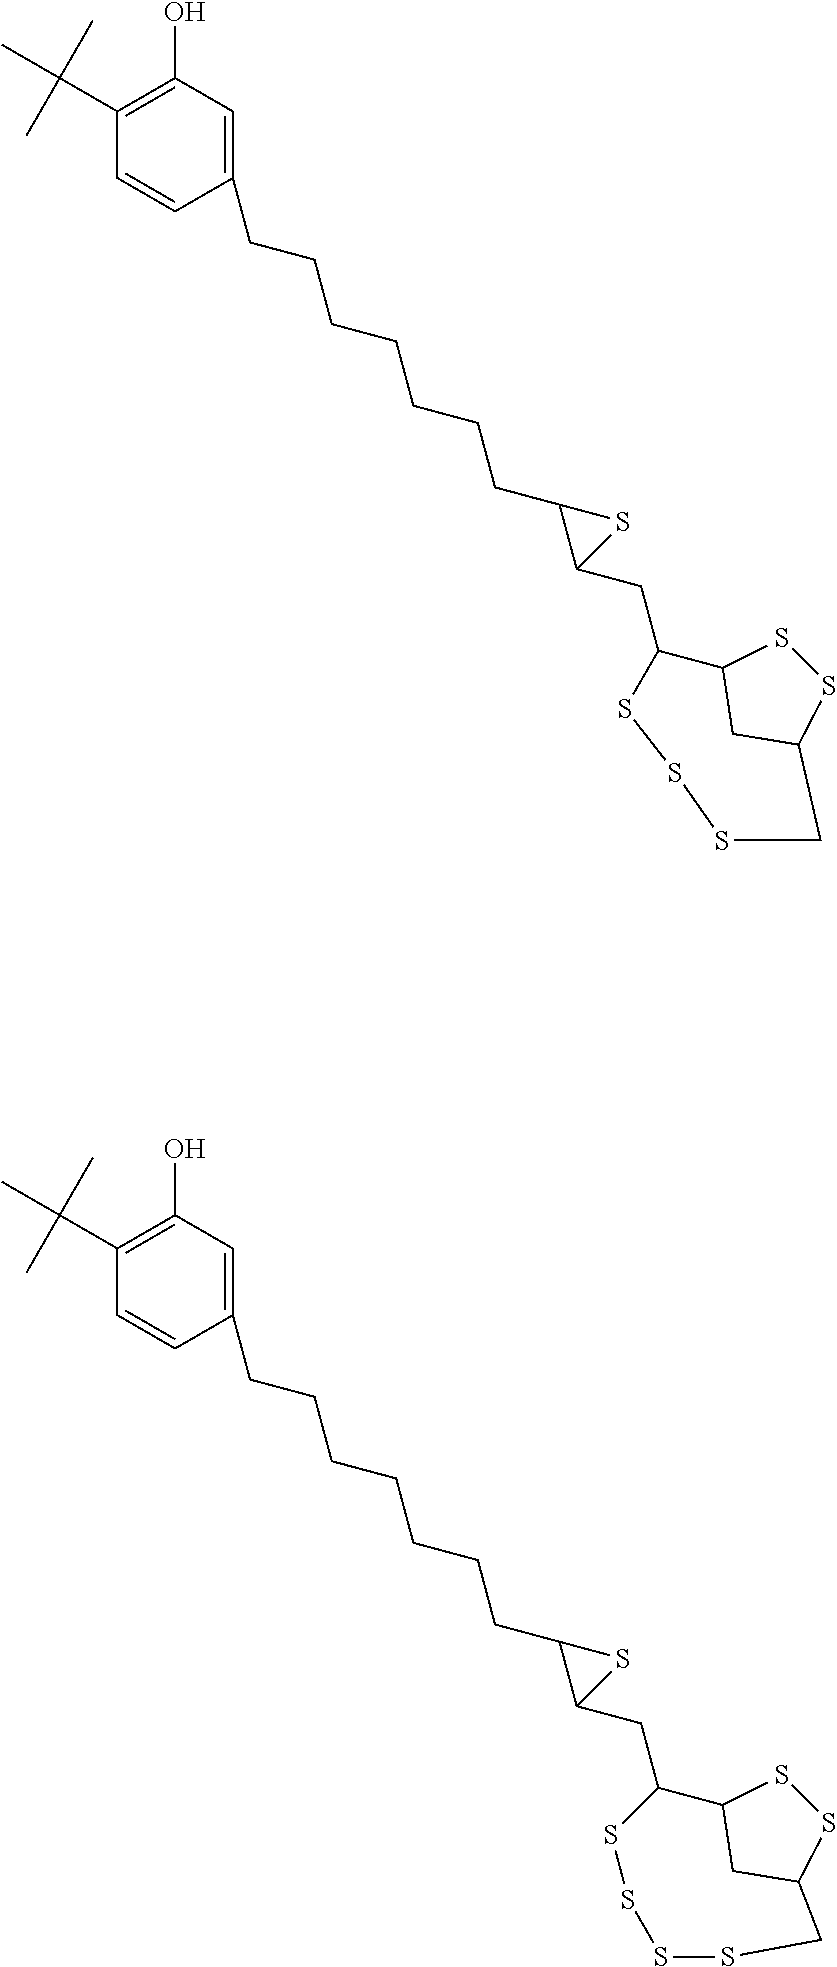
C1=CC(CCCCCCCC2C(CC3C4CC(SS4)CSSS3)S2)=CC(O)=C1C(C)(C)C.C1=CC(CCCCCCCC2C(CC3C4CC(SS4)CSSSS3)S2)=CC(O)=C1C(C)(C)C
